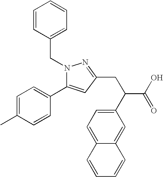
C1=CC(CN2C(C3=CC=C(C)C=C3)=CC(CC(C(O)=O)C3=CC=C4C(=C3)C=CC=C4)=N2)=CC=C1
